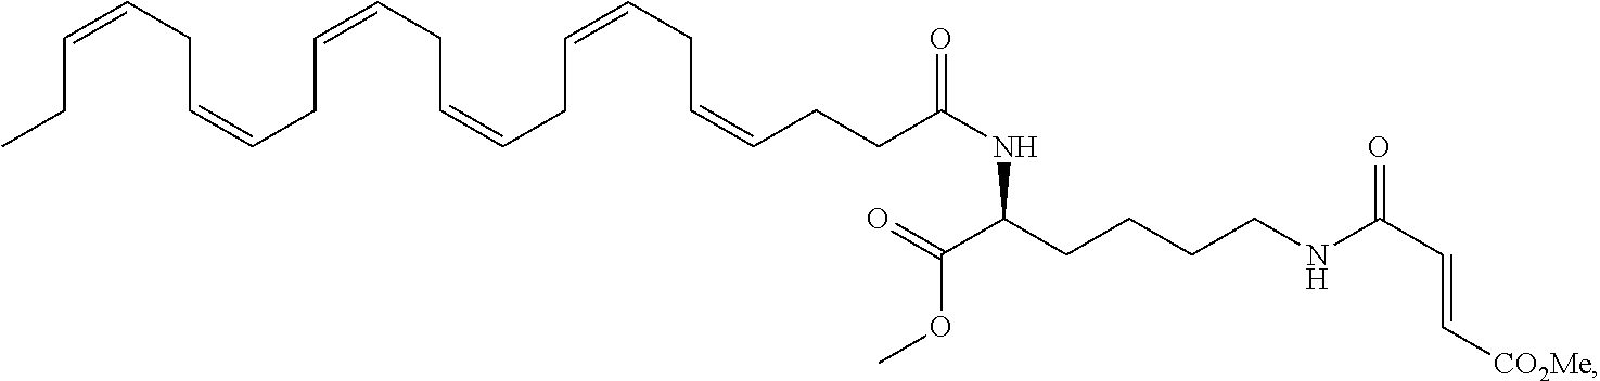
CCC=CCC=CCC=CCC=CCC=CCC=CCCC(NC(CCCCNC(C=C[CO2Me])=O)C(=O)OC)=O
